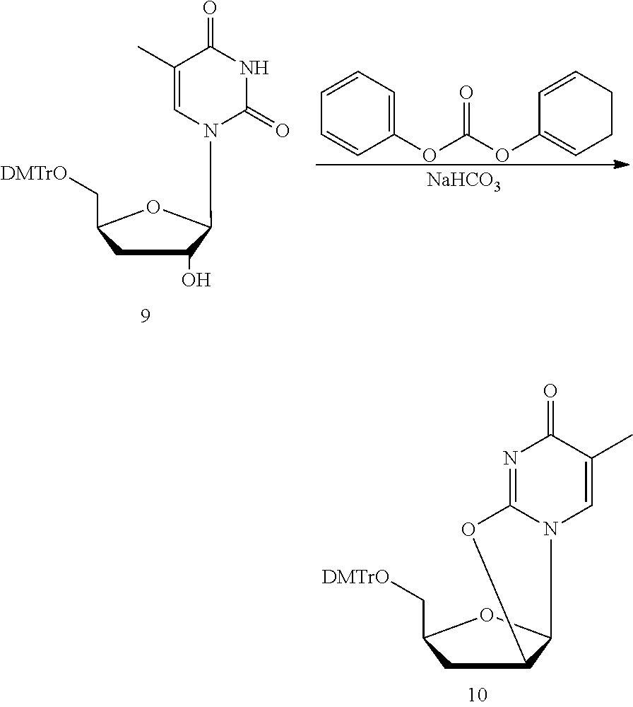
C1C(O)C(N2C=C(C)C(=O)NC2=O)OC1C[DMTrO].C1(OC(=O)OC2=CCCC=C2)=CC=CC=C1.[NaHCO3].C1C2C(OC1C[DMTrO])N1C(=NC(=O)C(C)=C1)O2
